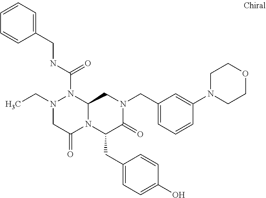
N(C(=O)N1N(CC)CC(=O)N2C1CN(CC1=CC=CC(N3CCOCC3)=C1)C(=O)C2CC1=CC=C(O)C=C1)CC1=CC=CC=C1
